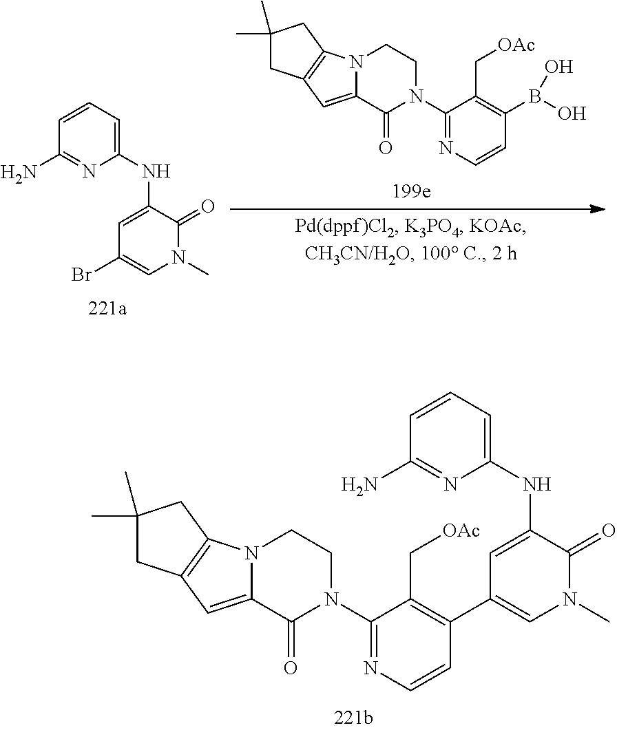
N12C(=CC3=C1CC(C)(C)C3)C(=O)N(C1=NC=CC(C3=CN(C)C(=O)C(NC4=CC=CC(N)=N4)=C3)=C1C[OAc])CC2.C1=CC=C(NC2=CC(Br)=CN(C)C2=O)N=C1N.N12C(=CC3=C1CC(C)(C)C3)C(=O)N(C1=NC=CC(B(O)O)=C1C[OAc])CC2
